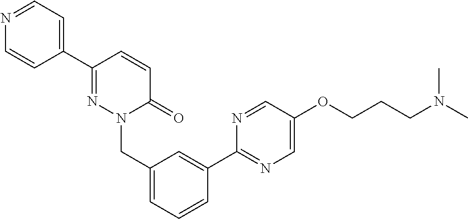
C1=CC(C2=NN(CC3=CC=CC(C4=NC=C(OCCCN(C)C)C=N4)=C3)C(=O)C=C2)=CC=N1
